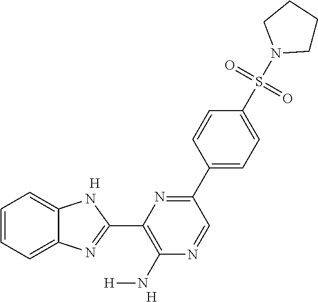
C1=CC=C2C(=C1)NC(C1=C(N[H])N=CC(C3=CC=C(S(N4CCCC4)(=O)=O)C=C3)=N1)=N2.[H].[H]
